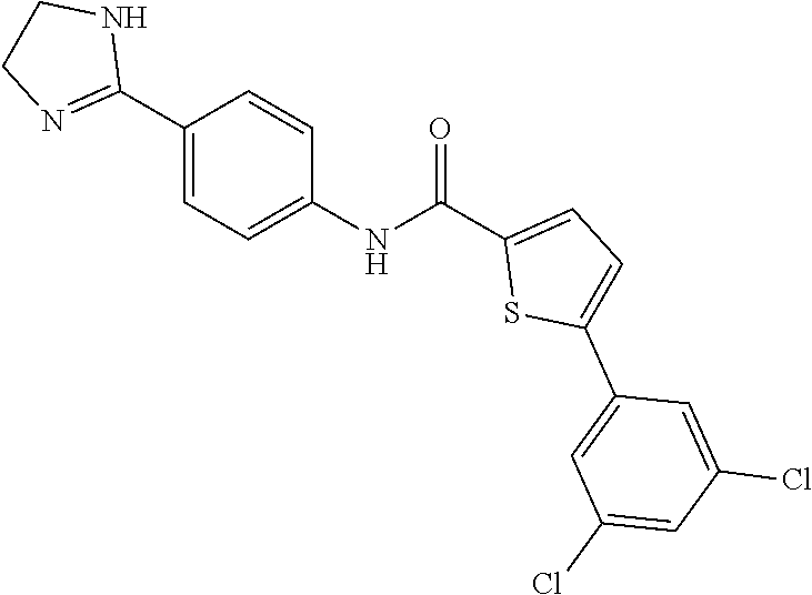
C1(C2=NCCN2)=CC=C(NC(C2=CC=C(C3=CC(Cl)=CC(Cl)=C3)S2)=O)C=C1
